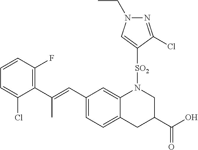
C1(C(=CC2=CC=C3C(=C2)N([SO2]C2=CN(CC)N=C2Cl)CC(C(O)=O)C3)C)=C(F)C=CC=C1Cl
